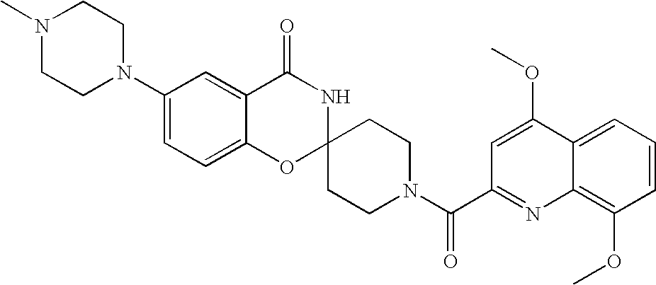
C1(N2CCN(C)CC2)=CC=C2C(=C1)C(=O)NC1(O2)CCN(C(=O)C2=NC3=C(OC)C=CC=C3C(OC)=C2)CC1
